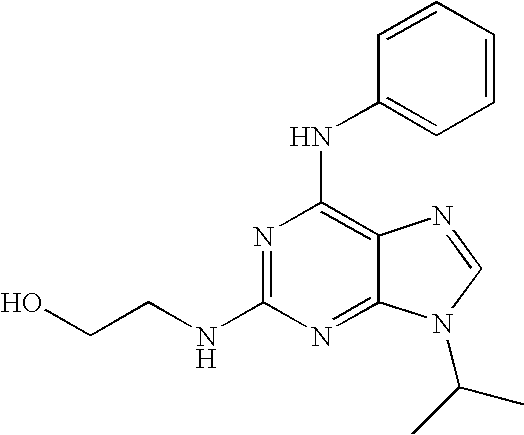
C1(NC2=CC=CC=C2)=C2C(=NC(NCCO)=N1)N(C(C)C)C=N2
